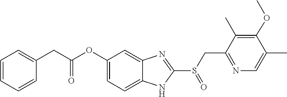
O(C1=CC=C2NC(S(CC3=NC=C(C)C(OC)=C3C)=O)=NC2=C1)C(CC1=CC=CC=C1)=O
